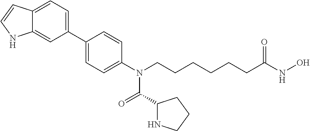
C1(C2=CC=C3C(=C2)NC=C3)=CC=C(N(CCCCCCC(NO)=O)C(=O)C2NCCC2)C=C1
